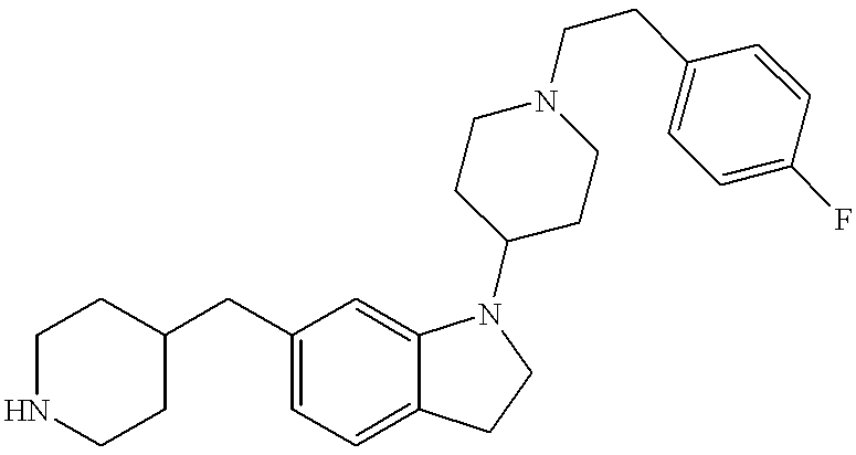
C1=C(CC2CCNCC2)C=C2C(=C1)CCN2C1CCN(CCC2=CC=C(F)C=C2)CC1
